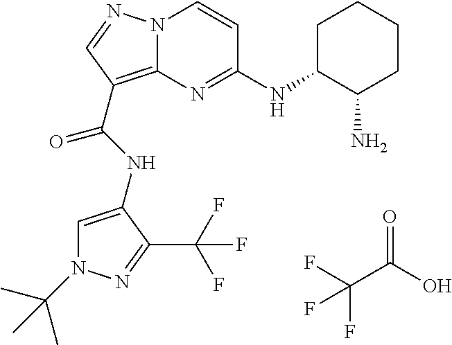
FC(C(O)=O)(F)F.N12C(=C(C(NC3=CN(C(C)(C)C)N=C3C(F)(F)F)=O)C=N1)N=C(NC1CCCCC1N)C=C2
